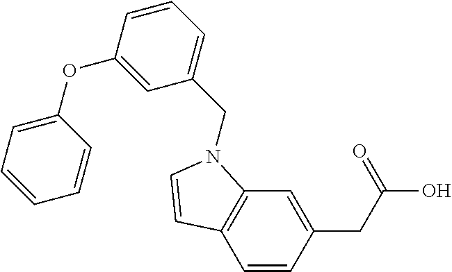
C1=CC(CC(O)=O)=CC2=C1C=CN2CC1=CC=CC(OC2=CC=CC=C2)=C1
